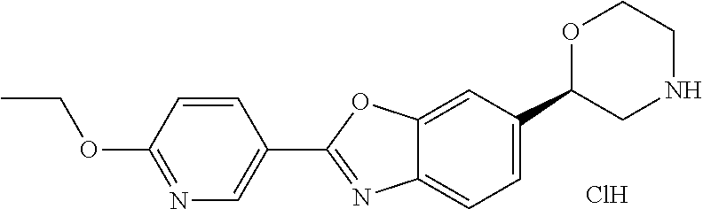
Cl.C12=CC(C3CNCCO3)=CC=C1N=C(C1=CN=C(OCC)C=C1)O2
